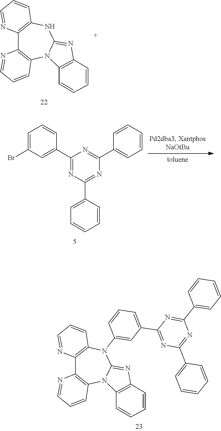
C12=C(N(C3=CC(C4=NC(C5=CC=CC=C5)=NC(C5=CC=CC=C5)=N4)=CC=C3)C3=NC4=C(N3C3=C1N=CC=C3)C=CC=C4)C=CC=N2.C12=C(NC3=NC4=C(N3C3=C1N=CC=C3)C=CC=C4)C=CC=N2.C1=C(Br)C=C(C2=NC(C3=CC=CC=C3)=NC(C3=CC=CC=C3)=N2)C=C1
